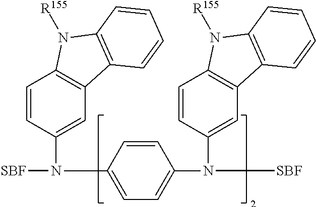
C1=CC(N([SBF])C2=CC3=C(C=C2)N([R155])C2=C3C=CC=C2)=CC=C1N(C1=CC2=C(C=C1)N([R155])C1=C2C=CC=C1)[SBF]
